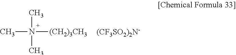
N(C)(C)([(CH2)3CH3])C.[(CF3SO2)2N-]
